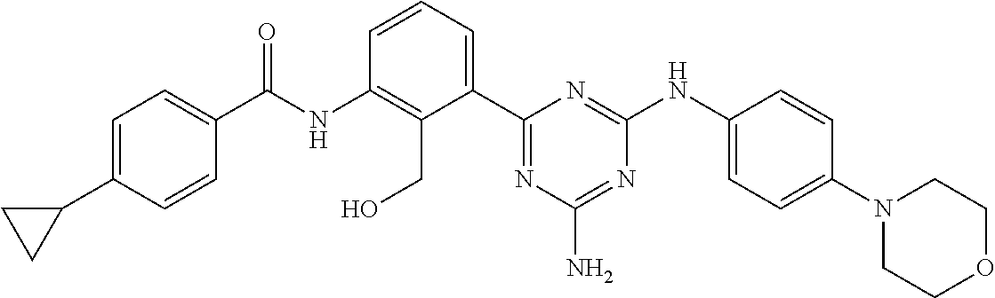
C1(C2=CC=C(C(NC3=C(CO)C(C4=NC(N)=NC(NC5=CC=C(N6CCOCC6)C=C5)=N4)=CC=C3)=O)C=C2)CC1
